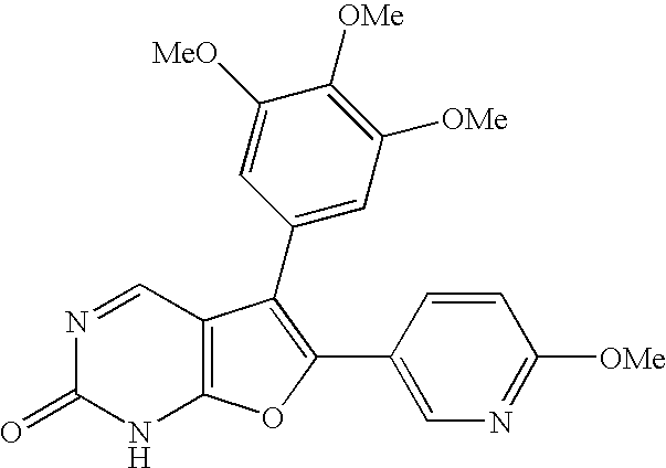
C12=C(C=NC(=O)N1)C(C1=CC([OMe])=C([OMe])C([MeO])=C1)=C(C1=CN=C([OMe])C=C1)O2
